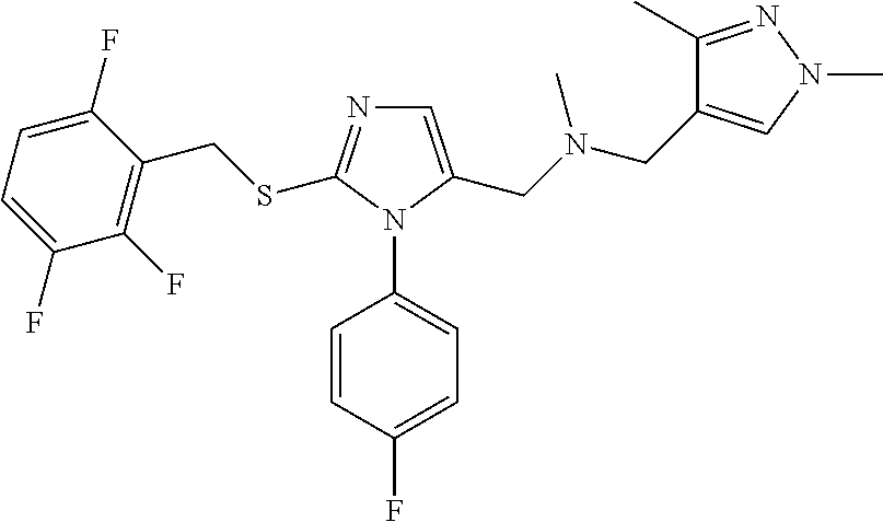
C1=C(CN(CC2=CN(C)N=C2C)C)N(C2=CC=C(F)C=C2)C(SCC2=C(F)C(F)=CC=C2F)=N1
